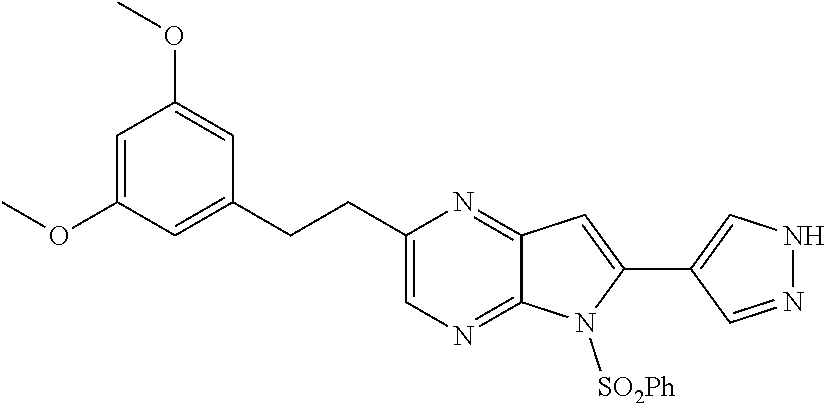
C12=NC(CCC3=CC(OC)=CC(OC)=C3)=CN=C1N([SO2Ph])C(C1=CNN=C1)=C2
